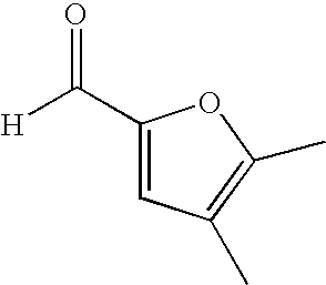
[H]C(C1=CC(C)=C(C)O1)=O
